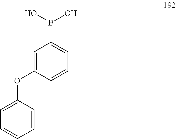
C1=C(OC2=CC=CC=C2)C=CC=C1B(O)O
